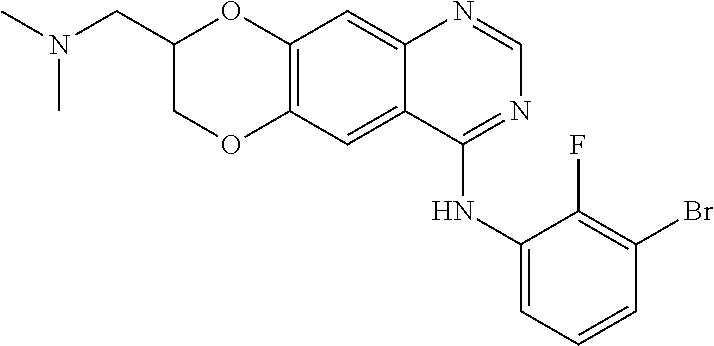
C12=C(OCC(CN(C)C)O1)C=C1C(=C2)N=CN=C1NC1=CC=CC(Br)=C1F
